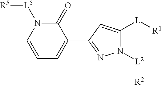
N1([L2][R2])C([L1][R1])=CC(C2=CC=CN([L5][R5])C2=O)=N1
